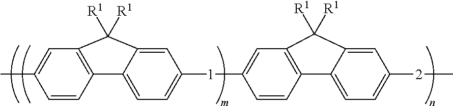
C1=CC2=C(C=C1C)C([R1])([R1])C1=CC([1]C3=CC4=C(C=C3)C3=CC=C([2]C)C=C3C4([R1])[R1])=CC=C21
